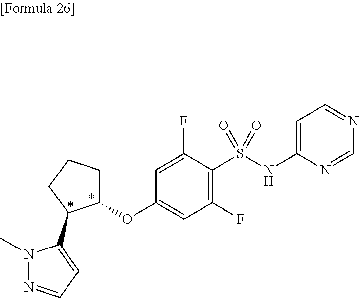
N1(C)N=CC=C1C1CCCC1OC1=CC(F)=C(S(NC2=CC=NC=N2)(=O)=O)C(F)=C1
